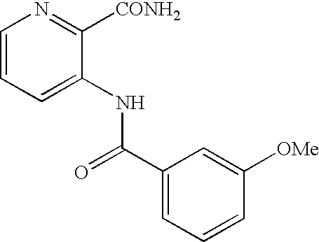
C1=CC=C(NC(=O)C2=CC=CC([OMe])=C2)C([CONH2])=N1
